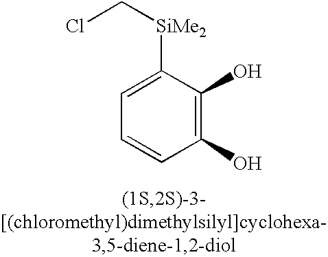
C1=CC(O)=C(O)C([SiMe2]CCl)=C1
